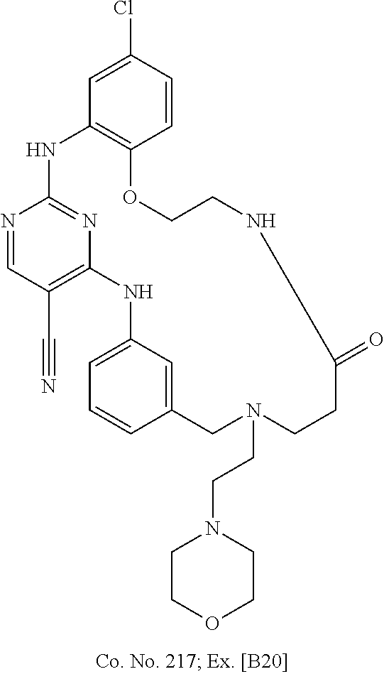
N1=CC(C#N)=C2N=C1NC1=C(C=CC(Cl)=C1)OCCNC(=O)CCN(CCN1CCOCC1)CC1=CC(=CC=C1)N2
